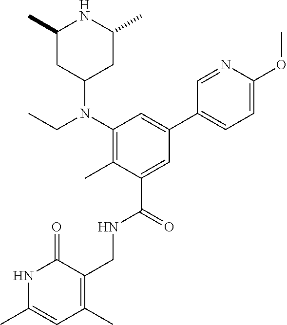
N1C(C)=CC(C)=C(CNC(C2=CC(C3=CC=C(OC)N=C3)=CC(N(CC)C3CC(C)NC(C)C3)=C2C)=O)C1=O
